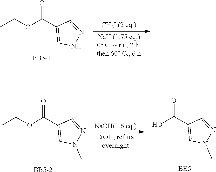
O=C(C1=CNN=C1)OCC.[BB5-1].O=C(C1=CN(C)N=C1)OCC.[BB5-2].O=C(C1=CN(C)N=C1)O.[BB5]
